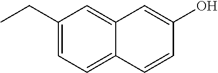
C1(CC)=CC=C2C(=C1)C=C(O)C=C2
